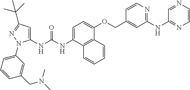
C1=C(NC(NC2=CC(C(C)(C)C)=NN2C2=CC=CC(CN(C)C)=C2)=O)C2=C(C(OCC3=CC(NC4=NC=CN=C4)=NC=C3)=C1)C=CC=C2
